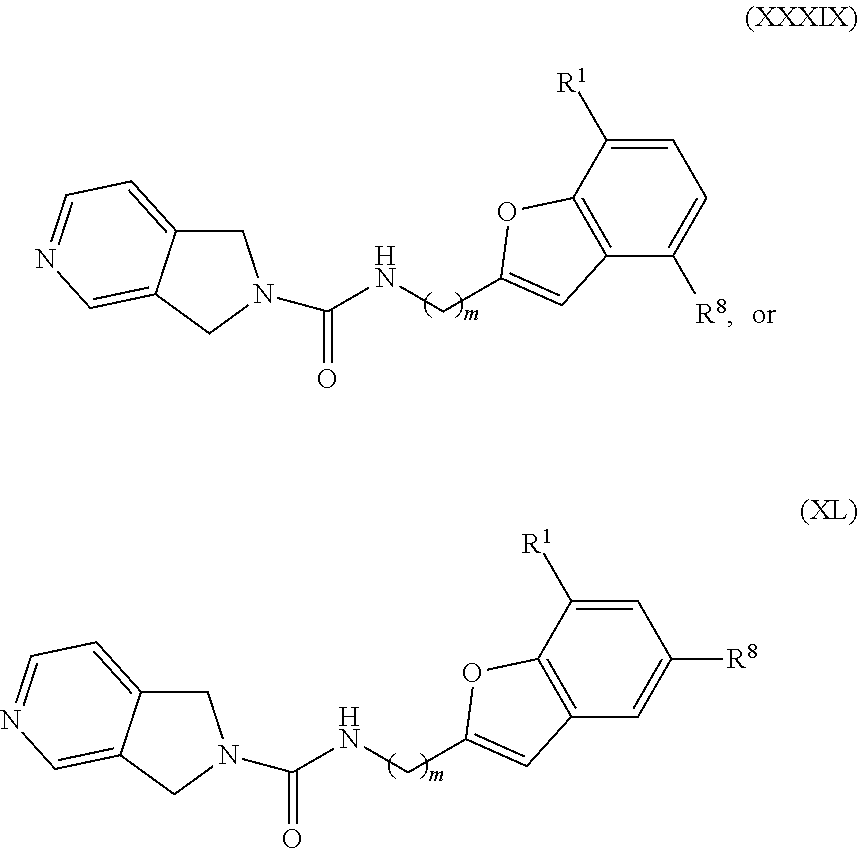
C1=C([R1])C2=C(C([R8])=C1)C=C(CNC(=O)N1CC3=CC=NC=C3C1)O2.C1=C([R1])C2=C(C=C1[R8])C=C(CNC(=O)N1CC3=CC=NC=C3C1)O2
